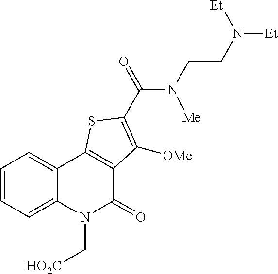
C1=CC=C2C(=C1)C1=C(C(=O)N2C[HO2C])C([OMe])=C(C(=O)N(CCN([Et])[Et])[Me])S1
